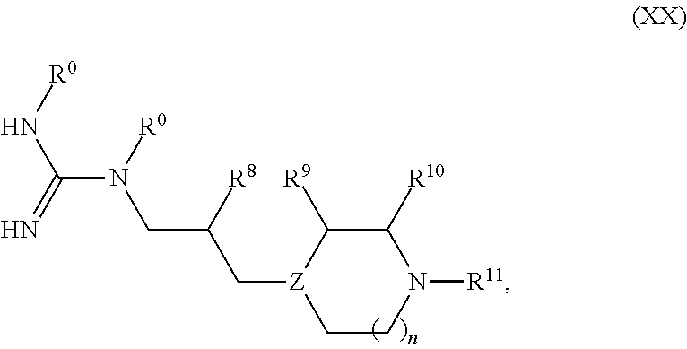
C(N([R0])CC(C[Z]1CCN([R11])C([R10])C1[R9])[R8])(=N)N[R0]
